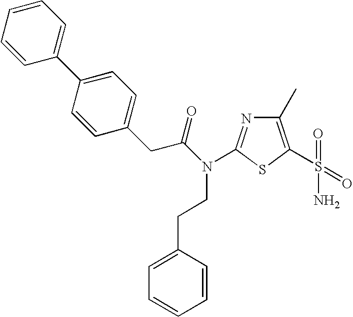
C1(C)=C(S(=O)(=O)N)SC(N(C(CC2=CC=C(C3=CC=CC=C3)C=C2)=O)CCC2=CC=CC=C2)=N1
